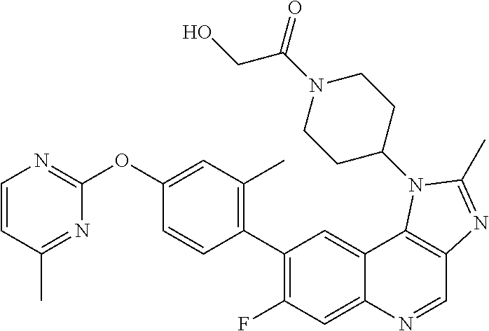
C1=CC(C)=NC(OC2=CC(C)=C(C3=C(F)C=C4C(=C3)C3=C(C=N4)N=C(C)N3C3CCN(C(=O)CO)CC3)C=C2)=N1
